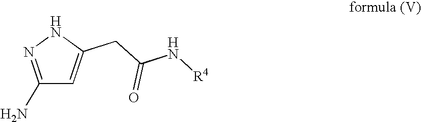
C1(N)=NNC(CC(N[R4])=O)=C1
